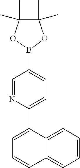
C1(C2=CC=C(B3OC(C)(C)C(C)(C)O3)C=N2)=CC=CC2=CC=CC=C12
